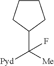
C1(C([Me])([Pyd])F)CCCC1
